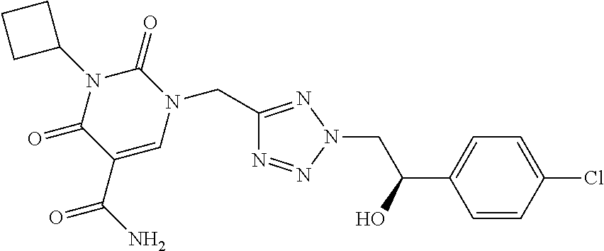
C1(CN2C(=O)N(C3CCC3)C(=O)C(C(N)=O)=C2)=NN(CC(C2=CC=C(Cl)C=C2)O)N=N1
